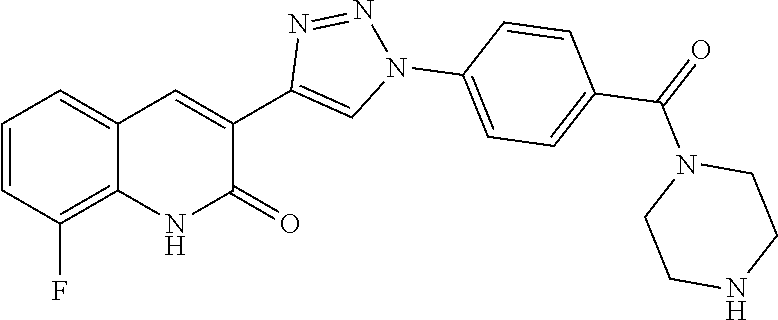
C12=C(F)C=CC=C1C=C(C1=CN(C3=CC=C(C(N4CCNCC4)=O)C=C3)N=N1)C(=O)N2
